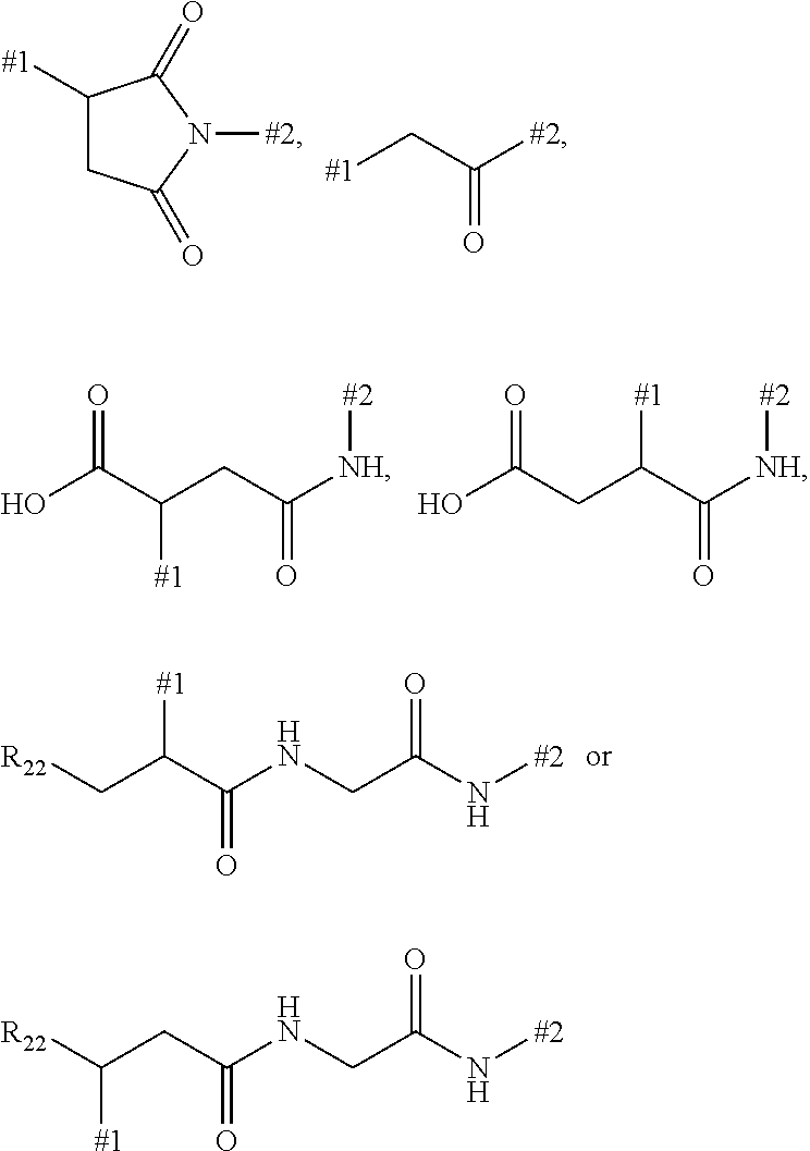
C1([#1])CC(=O)N([#2])C1=O.C([#2])(C[#1])=O.C([NH][#2])(CC(C(O)=O)[#1])=O.C([NH][#2])(C(CC(O)=O)[#1])=O.C(C(N[#2])=O)NC(C(C[R22])[#1])=O.C(C(N[#2])=O)NC(CC([R22])[#1])=O
